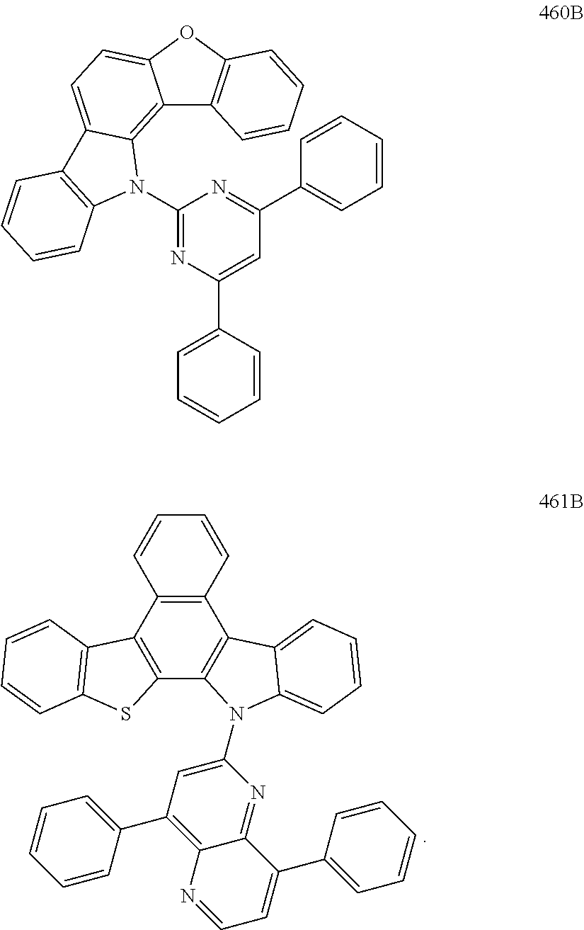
C12=C(C3=C(C4=C1C1=CC=CC=C1N4C1=CC(C4=CC=CC=C4)=C4C(=N1)C(C1=CC=CC=C1)=CC=N4)SC1=C3C=CC=C1)C=CC=C2.C12=C3C(=CC=C1OC1=C2C=CC=C1)C1=C(N3C2=NC(C3=CC=CC=C3)=CC(C3=CC=CC=C3)=N2)C=CC=C1
